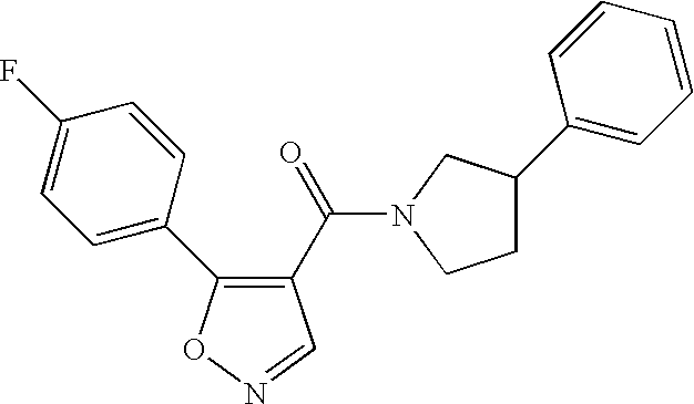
C1=C(C2=C(C(=O)N3CC(C4=CC=CC=C4)CC3)C=NO2)C=CC(F)=C1
